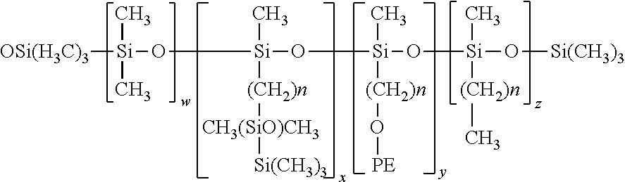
[OSi(H3C)3][Si](O[Si](O[Si](O[Si](O[Si(CH3)3])(C)[(CH2)n]C)(C)[(CH2)n]O[PE])(C)[(CH2)n][CH3(SiO)CH3][Si(CH3)3])(C)C
